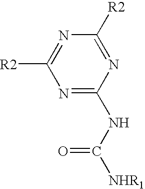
N1=C([R2])N=C([R2])N=C1NC([NHR1])=O
